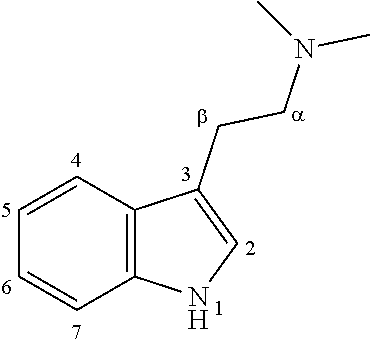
CN(CCC1=CNC2=C1C=CC=C2)C
